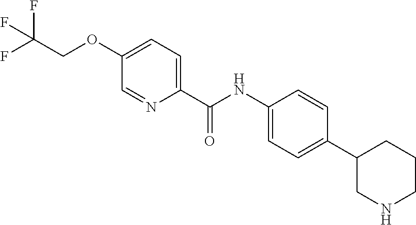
C1(OCC(F)(F)F)=CC=C(C(NC2=CC=C(C3CNCCC3)C=C2)=O)N=C1
